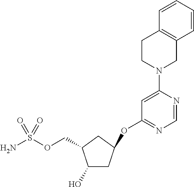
C(OS(N)(=O)=O)C1CC(OC2=NC=NC(N3CC4=C(CC3)C=CC=C4)=C2)CC1O
